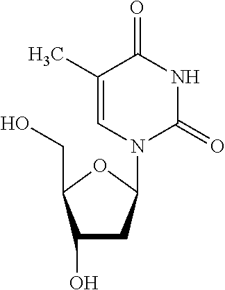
C(O)C1C(O)CC(N2C(=O)NC(=O)C(C)=C2)O1
